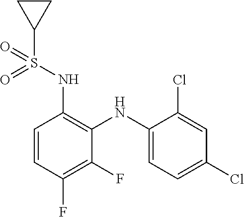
C1=CC(F)=C(F)C(NC2=CC=C(Cl)C=C2Cl)=C1NS(=O)(=O)C1CC1
